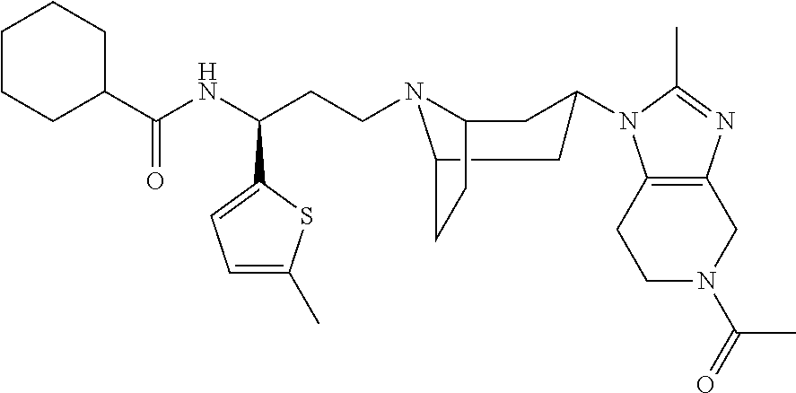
C1N(C(C)=O)CC2=C(C1)N(C1CC3N(CCC(C4=CC=C(C)S4)NC(C4CCCCC4)=O)C(CC3)C1)C(C)=N2
